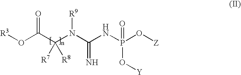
O(C(=O)C(N(C(NP(O[Z])(O[Y])=O)=N)[R9])([R7])[R8])[R3]
